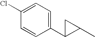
C1=C(Cl)C=CC(C2C(C)C2)=C1
